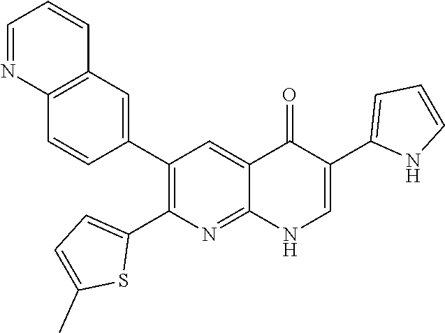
C12=C(C=C(C3=C(C4=CC=C(C)S4)N=C4C(=C3)C(=O)C(C3=CC=CN3)=CN4)C=C1)C=CC=N2
